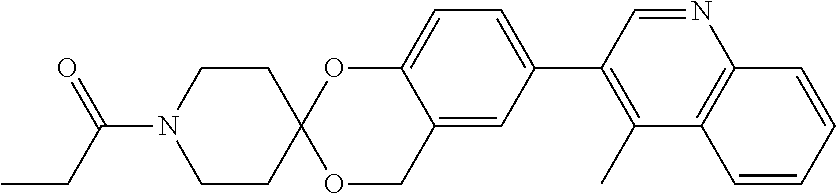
C1=CC=CC2=C1C(C)=C(C1=CC=C3C(=C1)COC1(O3)CCN(C(CC)=O)CC1)C=N2
